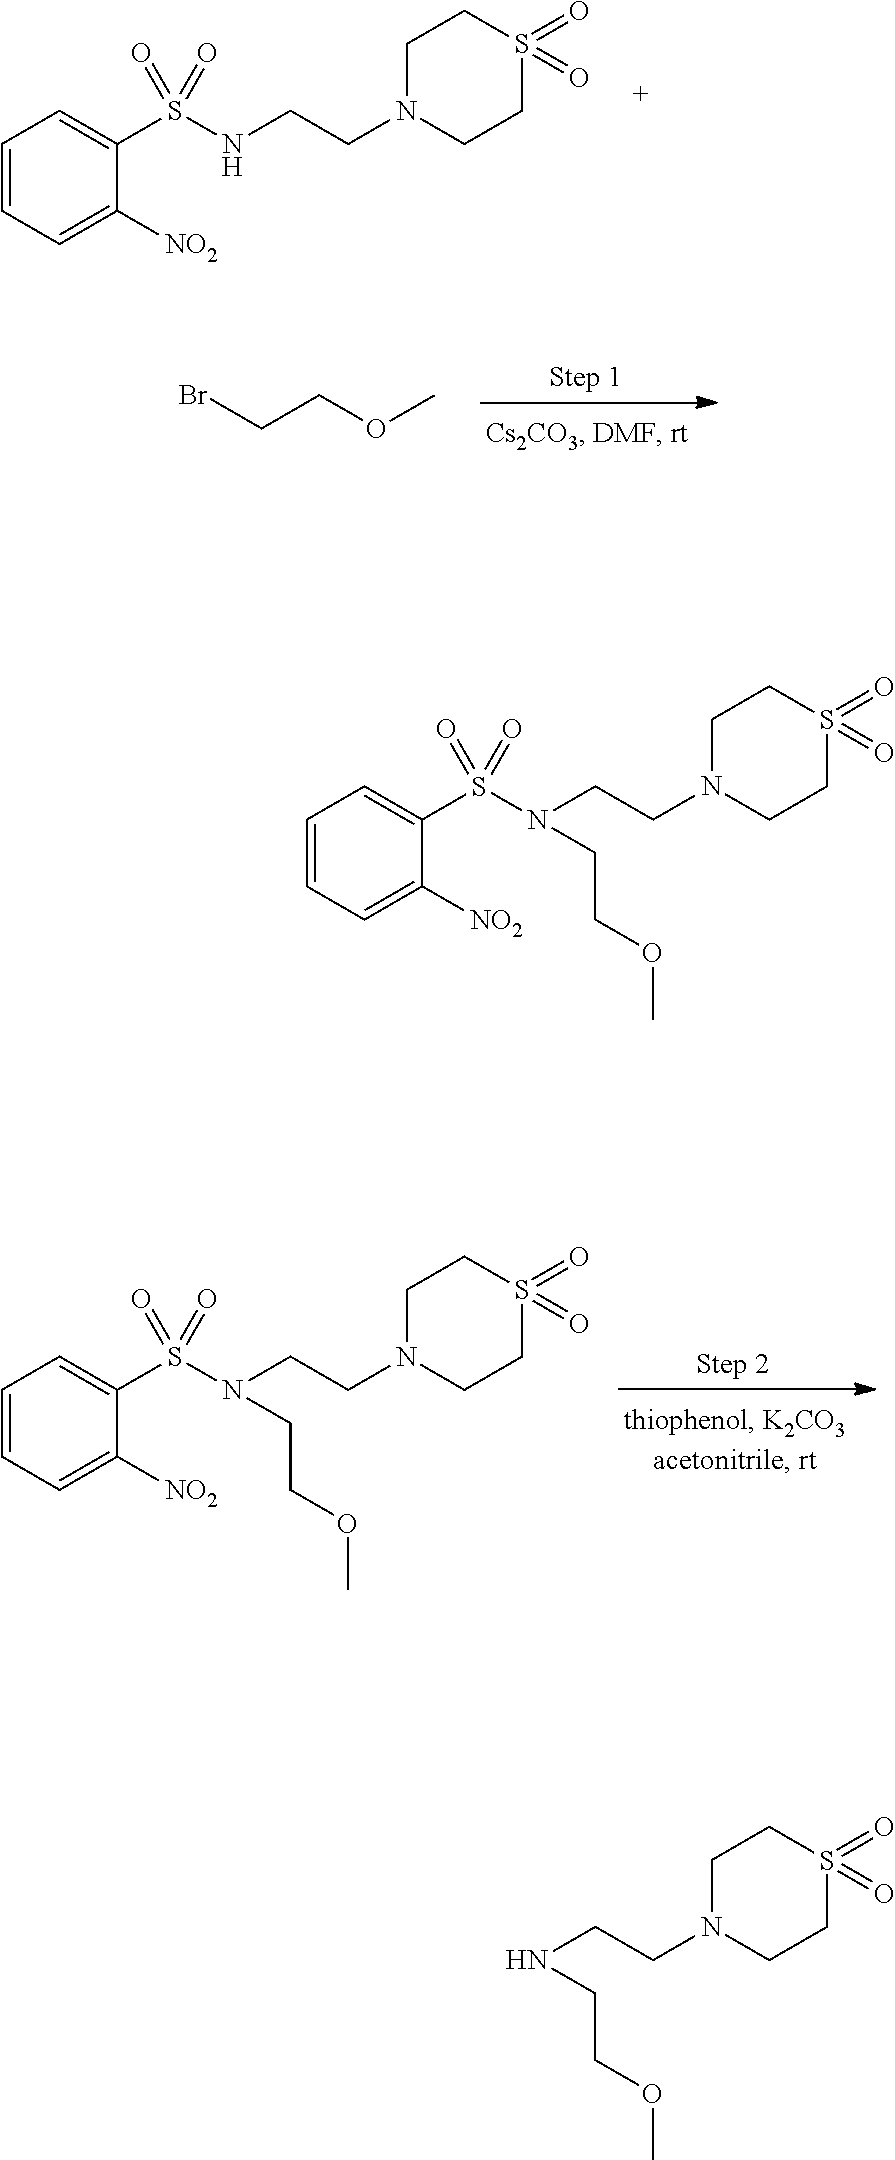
C(COC)Br.C1=CC=C([NO2])C(S(=O)(=O)NCCN2CCS(=O)(=O)CC2)=C1.C(COC)N(S(C1=CC=CC=C1[NO2])(=O)=O)CCN1CCS(=O)(=O)CC1.C(COC)N(S(C1=CC=CC=C1[NO2])(=O)=O)CCN1CCS(=O)(=O)CC1.C(COC)NCCN1CCS(=O)(=O)CC1
